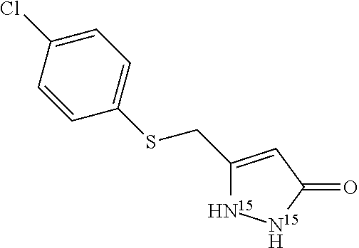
C1(CSC2=CC=C(Cl)C=C2)=CC(=O)[N15H][HN15]1
